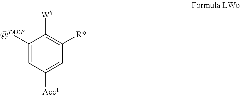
C1([@TADF])=CC([Acc1])=CC([R*])=C1[W#]
